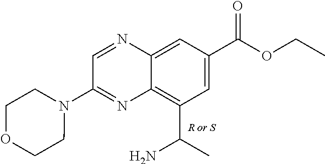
C1=C(C(OCC)=O)C=C2C(=C1C(N)C)N=C(N1CCOCC1)C=N2
